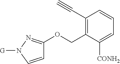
C1(C#C)=C(COC2=NN([G])C=C2)C([CONH2])=CC=C1
